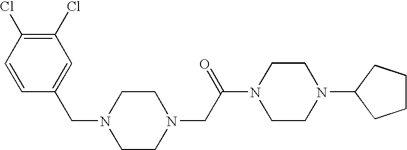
C(C1=CC(Cl)=C(Cl)C=C1)N1CCN(CC(N2CCN(C3CCCC3)CC2)=O)CC1
